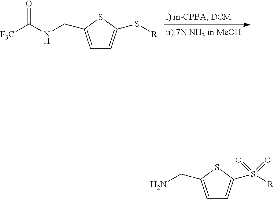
C1=C(CNC([F3C])=O)SC(S[R])=C1.C1=C(CN)SC(S([R])(=O)=O)=C1
